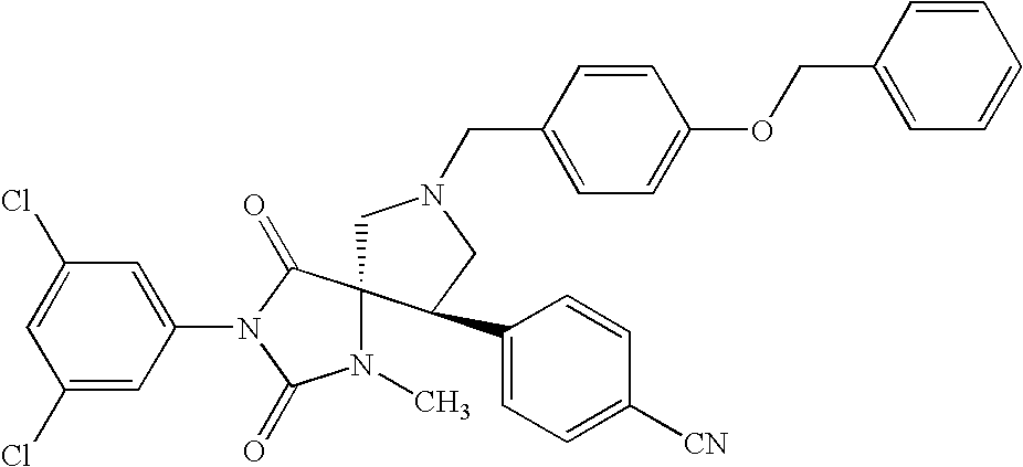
C1=C(Cl)C=C(N2C(=O)C3(N(C)C2=O)CN(CC2=CC=C(OCC4=CC=CC=C4)C=C2)CC3C2=CC=C([CN])C=C2)C=C1Cl
